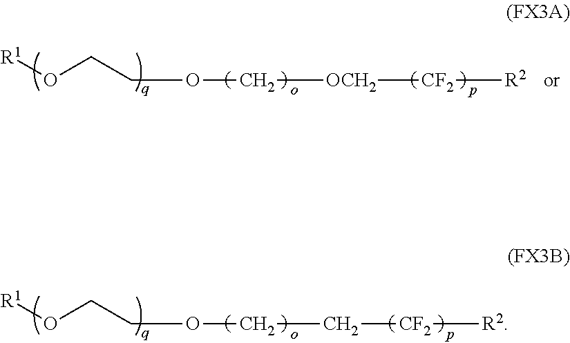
C(OC[OCH2][CF2][R2])CO[R1].C(OCC[CF2][R2])CO[R1]
